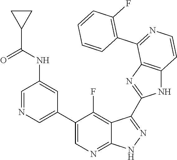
C1=NC=C(C2=CN=C3C(=C2F)C(C2=NC4=C(N2)C=CN=C4C2=C(F)C=CC=C2)=N[N H]3)C=C1NC(C1CC1)=O
